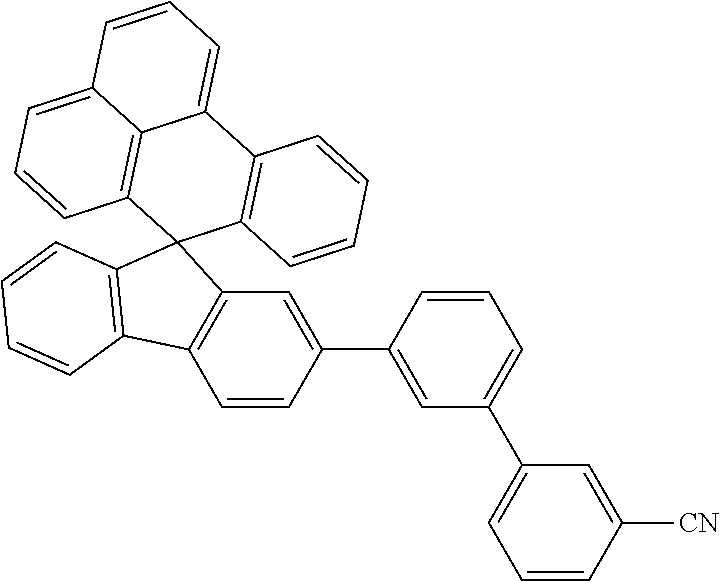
C1=CC2=C(C=C1C1=CC(C3=CC=CC([CN])=C3)=CC=C1)C1(C3=C2C=CC=C3)C2=C(C3=CC=CC4=CC=CC1=C34)C=CC=C2
